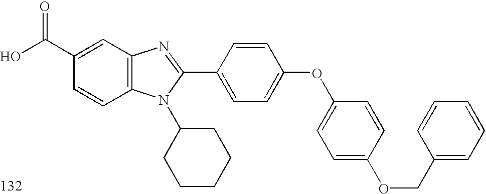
OC(C1=CC2=C(C=C1)N(C1CCCCC1)C(C1=CC=C(OC3=CC=C(OCC4=CC=CC=C4)C=C3)C=C1)=N2)=O
